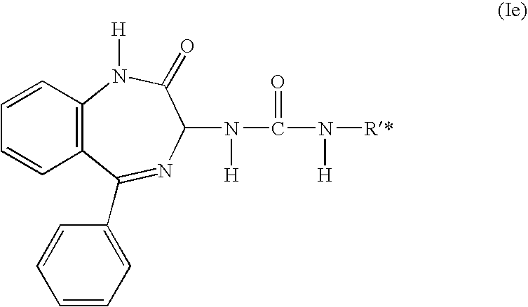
C1=CC2=C(C=C1)C(C1=CC=CC=C1)=NC(N(C(N([R*])[H])=O)[H])C(=O)N2[H]
